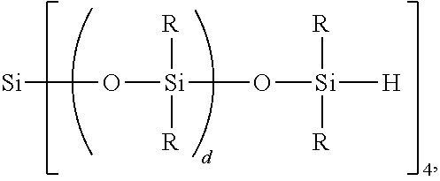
[Si]O[Si](O[Si]([H])([R])[R])([R])[R]
